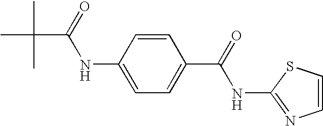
C1=CC(NC(C(C)(C)C)=O)=CC=C1C(=O)NC1=NC=CS1
